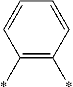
C1(*)=C(*)C=CC=C1
